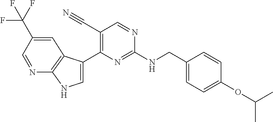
C(NC1=NC(C2=CNC3=C2C=C(C(F)(F)F)C=N3)=C(C#N)C=N1)C1=CC=C(OC(C)C)C=C1
